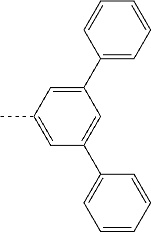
C1(C)=CC(C2=CC=CC=C2)=CC(C2=CC=CC=C2)=C1
